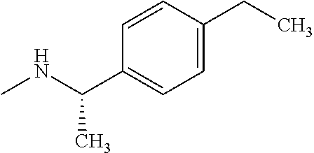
N(C)C(C)C1=CC=C(CC)C=C1
